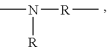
CN([R]C)[R]
